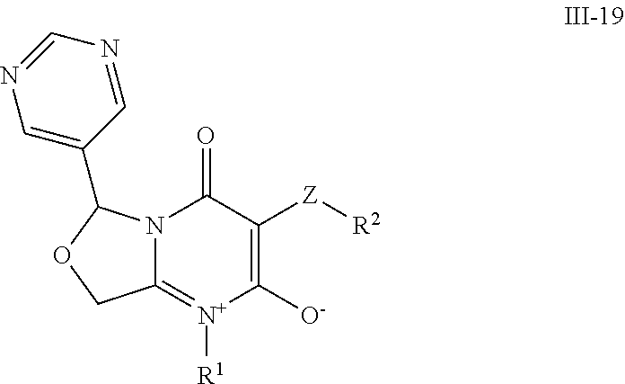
C12=[N+]([R1])C([O-])=C([Z][R2])C(=O)N1C(C1=CN=CN=C1)OC2
